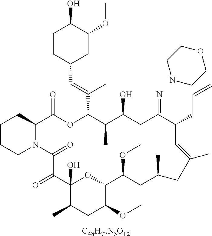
[C48H77N3O12].C1CCN2C(C1)C(=O)OC(C(=CC1CC(OC)C(O)CC1)C)C(C)C(O)CC(=N)C(CC=C)C=C(C)CC(C)CC(OC)C1OC(O)(C(=O)C2=O)C(C)CC1OC.N1CCOCC1
